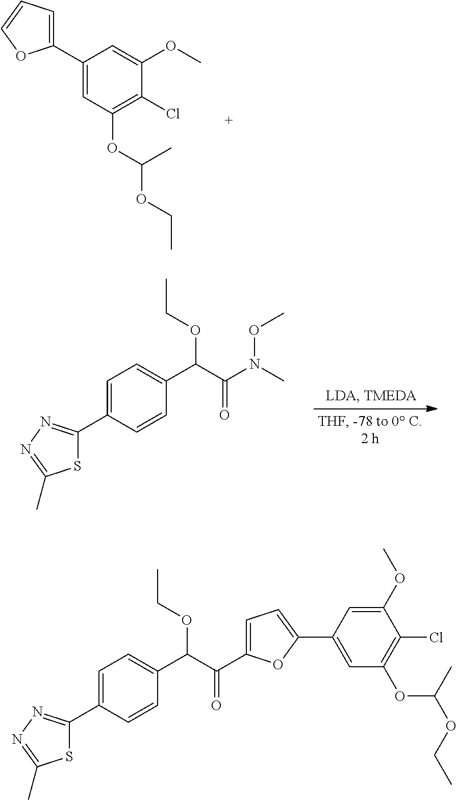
C1(C2=CC=CO2)=CC(OC(OCC)C)=C(Cl)C(OC)=C1.C1=C(C2=NN=C(C)S2)C=CC(C(C(N(C)OC)=O)OCC)=C1.C1=C(C2=NN=C(C)S2)C=CC(C(C(C2=CC=C(C3=CC(OC(OCC)C)=C(Cl)C(OC)=C3)O2)=O)OCC)=C1
